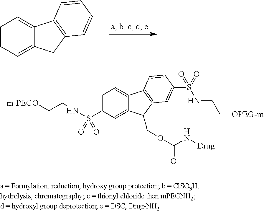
C1=CC=C2C(=C1)C1=C(C2)C=CC=C1.C1=C(S(NCC[m-PEGO])(=O)=O)C=C2C(=C1)C1=C(C2COC(N[Drug])=O)C=C(S(NCC[OPEG-m])(=O)=O)C=C1
